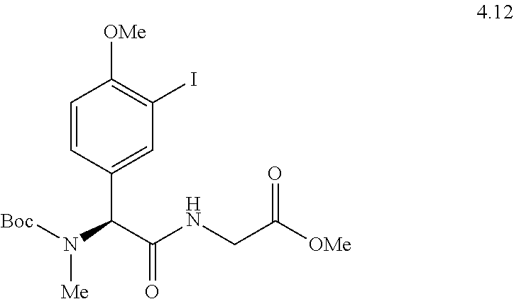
C1=CC(C(C(NCC([OMe])=O)=O)N([Boc])[Me])=CC(I)=C1[OMe]
